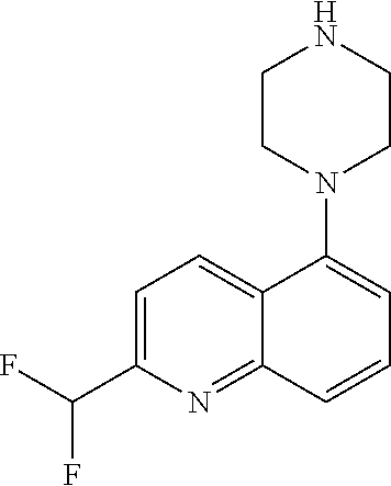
C1CN(C2=CC=CC3=NC(C(F)F)=CC=C23)CCN1
